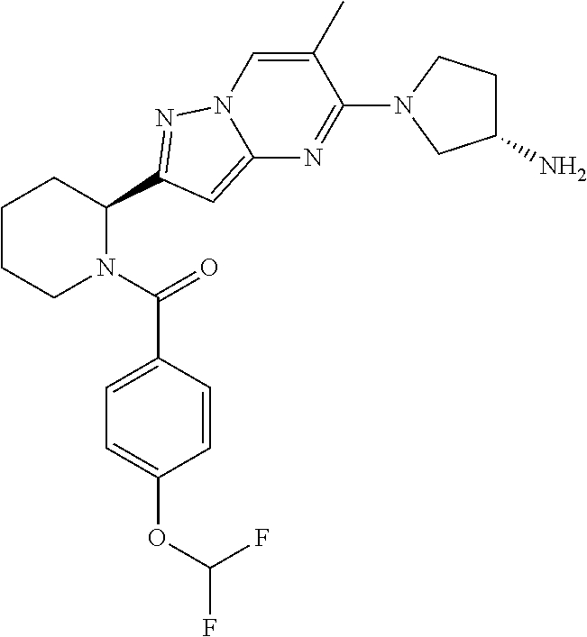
C1CCN(C(=O)C2=CC=C(OC(F)F)C=C2)C(C2=NN3C=C(C)C(N4CC(N)CC4)=NC3=C2)C1
